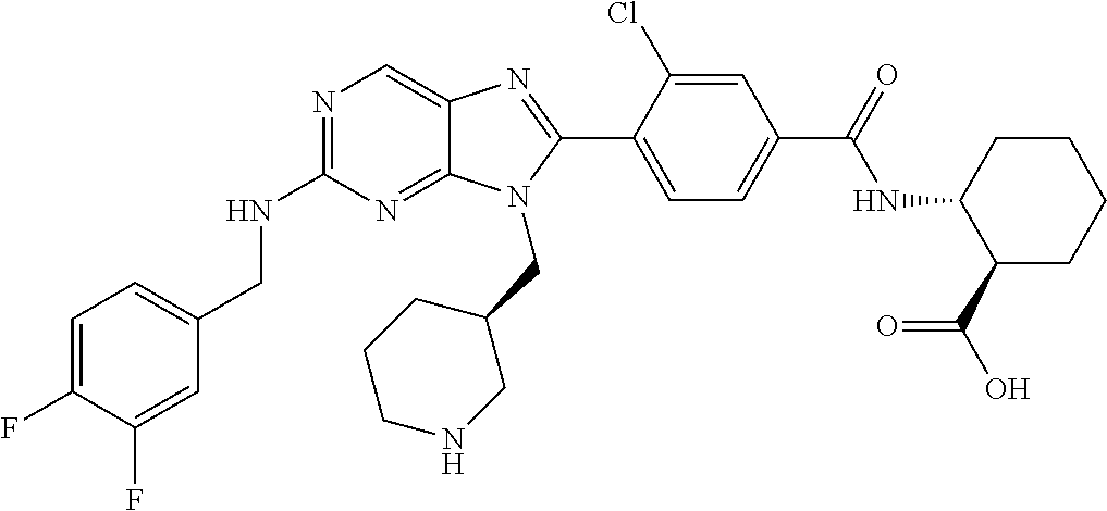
C1=C(F)C(F)=CC(CNC2=NC=C3C(=N2)N(CC2CCCNC2)C(C2=CC=C(C(=O)NC4C(C(=O)O)CCCC4)C=C2Cl)=N3)=C1
